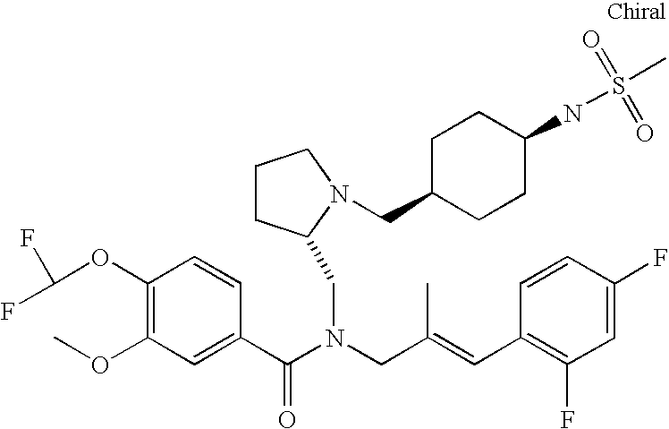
C1(OC(F)F)=C(OC)C=C(C(N(CC(=CC2=C(F)C=C(F)C=C2)C)CC2CCCN2CC2CCC(NS(C)(=O)=O)CC2)=O)C=C1
